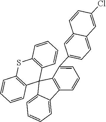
C1=C2C(=CC=C1)C1=C(C23C2=C(SC4=C3C=CC=C4)C=CC=C2)C(C2=CC=C3C(=C2)C=CC(Cl)=C3)=CC=C1
